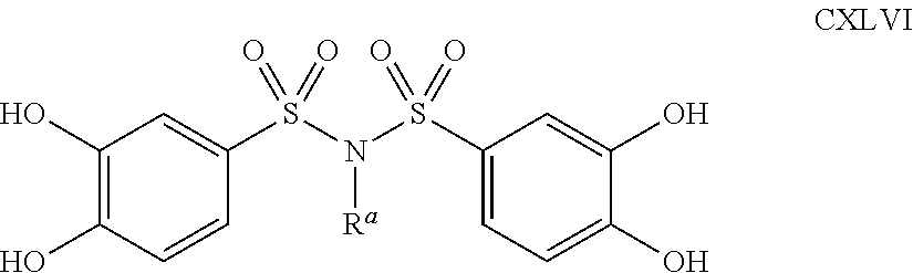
C1=CC(O)=C(O)C=C1S(N(S(C1=CC=C(O)C(O)=C1)(=O)=O)[Ra])(=O)=O
